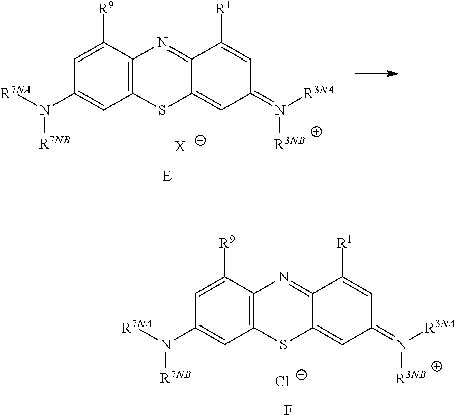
C1=C([R9])C2=C(C=C1N([R7NA])[R7NB])SC1=CC(=N([R3NA])[R3NB])C=C([R1])C1=N2.[Cl-].F.C1=C([R9])C2=C(C=C1N([R7NA])[R7NB])SC1=CC(=N([R3NA])[R3NB])C=C([R1])C1=N2.[X]
